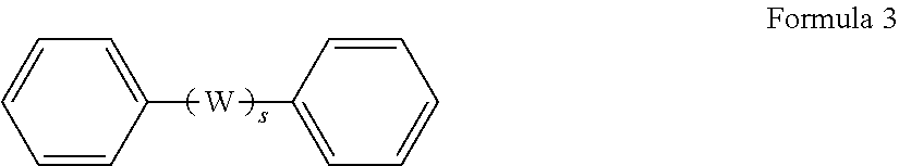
C1=CC([W]C2=CC=CC=C2)=CC=C1
